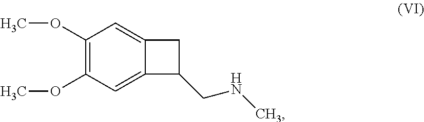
C1(OC)=C(OC)C=C2C(=C1)CC2CNC
